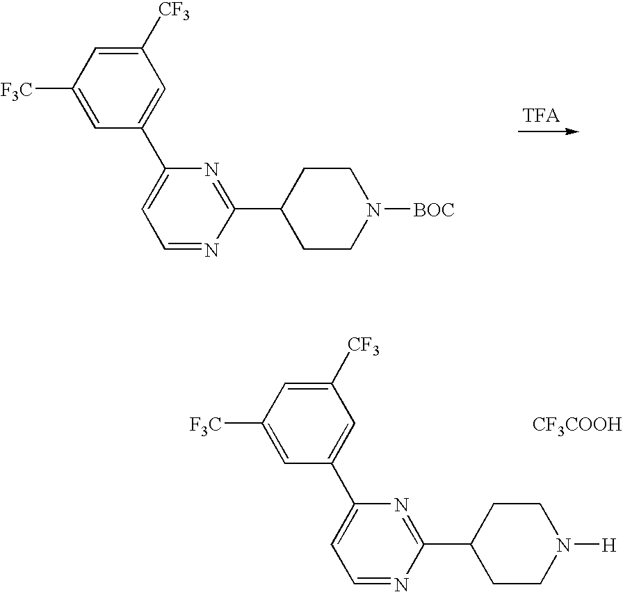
[F3C]C1=CC(C2=CC=NC(C3CCN([H])CC3)=N2)=CC([CF3])=C1.[CF3COOH].[F3C]C1=CC(C2=CC=NC(C3CCN([BOC])CC3)=N2)=CC([CF3])=C1
